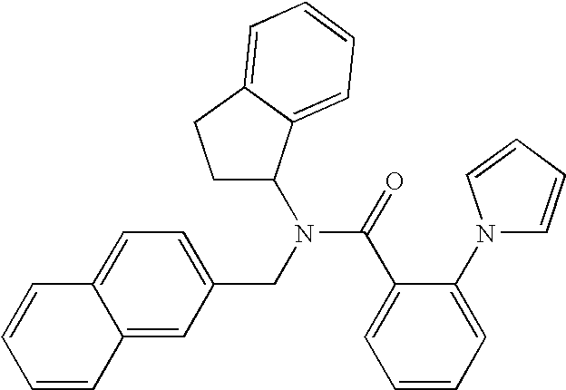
C12=CC(CN(C(=O)C3=CC=CC=C3N3C=CC=C3)C3CCC4=CC=CC=C34)=CC=C1C=CC=C2
